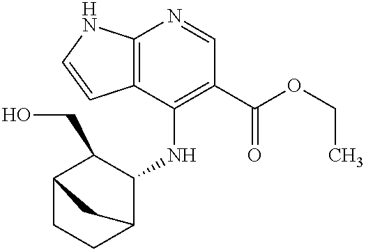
C12=C(C(NC3C(CO)C4CCC3C4)=C(C(OCC)=O)C=N1)C=CN2
